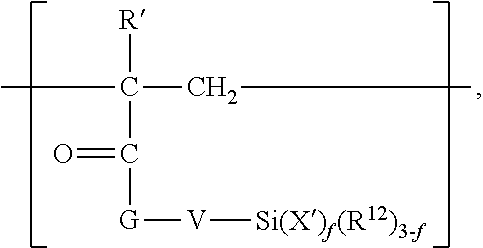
CC(CC)(C(=O)[G][V][Si(X)f(R12)3-f])[R]
